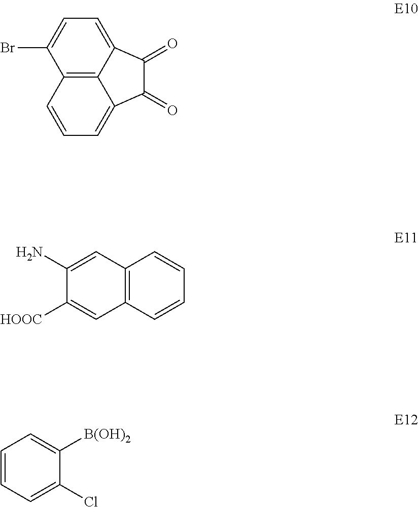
C12=C3C(=CC=C1Br)C(=O)C(=O)C3=CC=C2.C12=C(C=CC=C1)C=C([HOOC])C(N)=C2.C1=CC=C(Cl)C([B(OH)2])=C1
